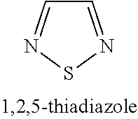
S1N=CC=N1
